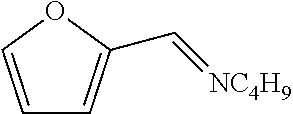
C1=COC(C=[NC4H9])=C1
